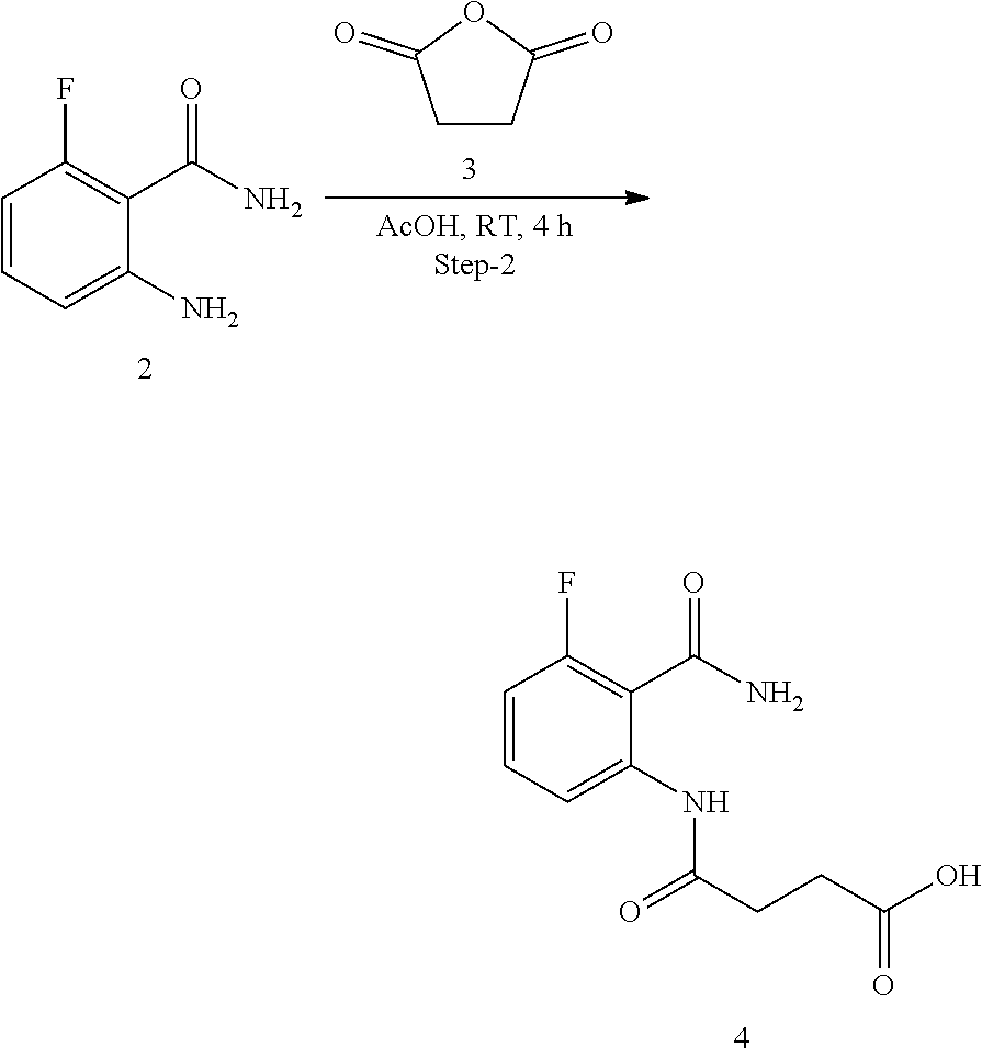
C1=CC=C(NC(CCC(O)=O)=O)C(C(N)=O)=C1F.C1CC(=O)OC1=O.C1=CC=C(N)C(C(N)=O)=C1F
